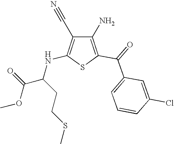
C1(N)=C(C(=O)C2=CC=CC(Cl)=C2)SC(NC(C(OC)=O)CCSC)=C1C#N
